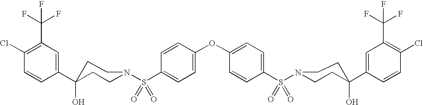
C1(C2(O)CCN(S(C3=CC=C(OC4=CC=C(S(N5CCC(C6=CC(C(F)(F)F)=C(Cl)C=C6)(O)CC5)(=O)=O)C=C4)C=C3)(=O)=O)CC2)=CC(C(F)(F)F)=C(Cl)C=C1
